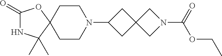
C1(=O)NC(C)(C)C2(O1)CCN(C1CC3(C1)CN(C(=O)OCC)C3)CC2
